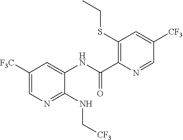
C1([F3C])=CN=C(NC[CF3])C(NC(C2=C(SCC)C=C([CF3])C=N2)=O)=C1
